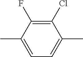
C1=C(C)C(F)=C(Cl)C(C)=C1
